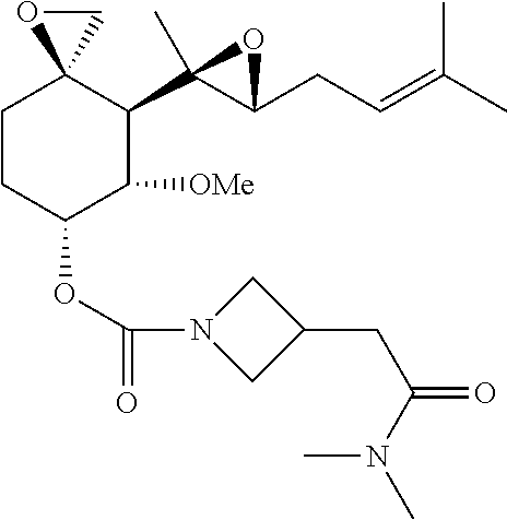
C1CC(OC(=O)N2CC(CC(N(C)C)=O)C2)C([OMe])C(C2(C)C(CC=C(C)C)O2)C12CO2
